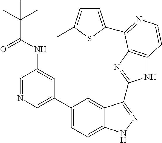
C1(C2=CN=CC(NC(=O)C(C)(C)C)=C2)=CC=C2C(=C1)C(C1=NC3=C(N1)C=CN=C3C1=CC=C(C)S1)=NN2
